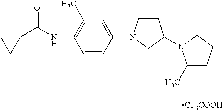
[CF3COOH].C1(C(NC2=C(C)C=C(N3CCC(N4C(C)CCC4)C3)C=C2)=O)CC1
